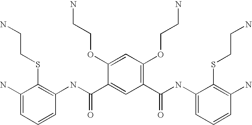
C1(N)=CC=CC(NC(C2=CC(C(=O)NC3=CC=CC(N)=C3SCCN)=C(OCCN)C=C2OCCN)=O)=C1SCCN
